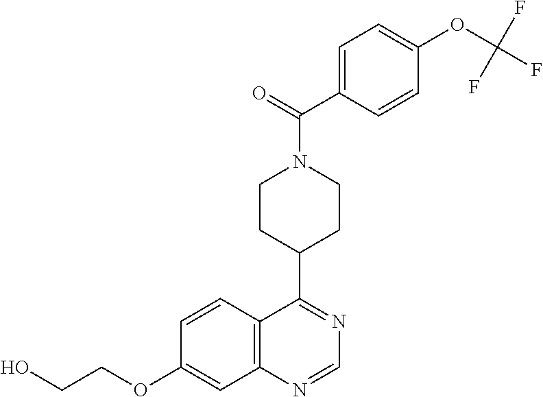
C1=CC2=C(C=C1OCCO)N=CN=C2C1CCN(C(=O)C2=CC=C(OC(F)(F)F)C=C2)CC1
